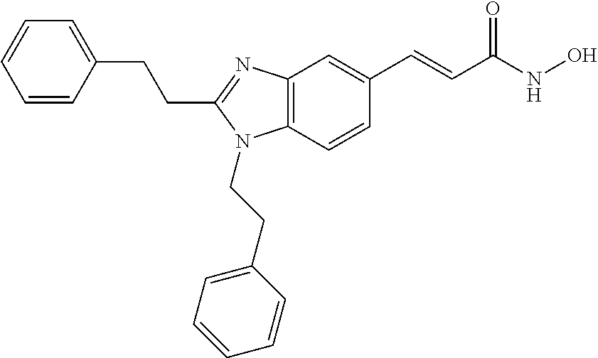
C1=CC(CCC2=NC3=C(N2CCC2=CC=CC=C2)C=CC(C=CC(NO)=O)=C3)=CC=C1
